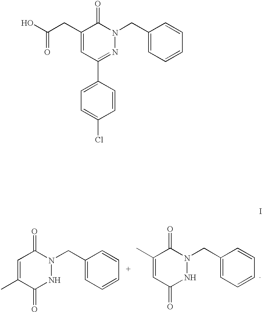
C1=C(C)C(=O)NN(CC2=CC=CC=C2)C1=O.C1(C)=CC(=O)NN(CC2=CC=CC=C2)C1=O.C1(CC(O)=O)=CC(C2=CC=C(Cl)C=C2)=NN(CC2=CC=CC=C2)C1=O
